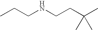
CCCNCCC(C)(C)C
